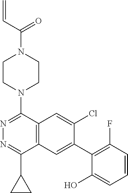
C1CN(C2=NN=C(C3CC3)C3=C2C=C(Cl)C(C2=C(F)C=CC=C2O)=C3)CCN1C(C=C)=O
